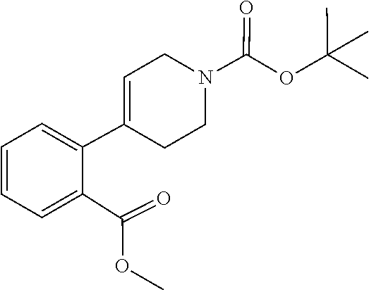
COC(C1=CC=CC=C1C1=CCN(C(OC(C)(C)C)=O)CC1)=O
